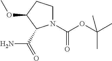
N1(C(OC(C)(C)C)=O)CCC(OC)C1C(N)=O
